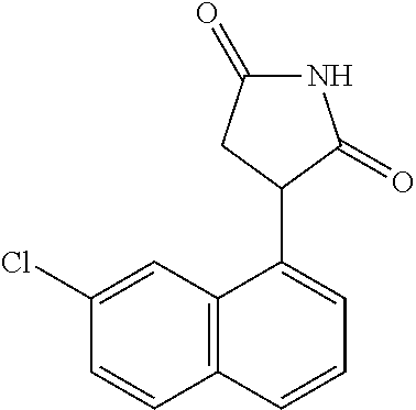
C12=C(C=C(Cl)C=C1)C(C1CC(=O)NC1=O)=CC=C2
